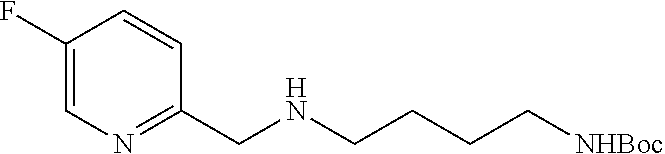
C1(F)=CN=C(CNCCCC[NHBoc])C=C1
